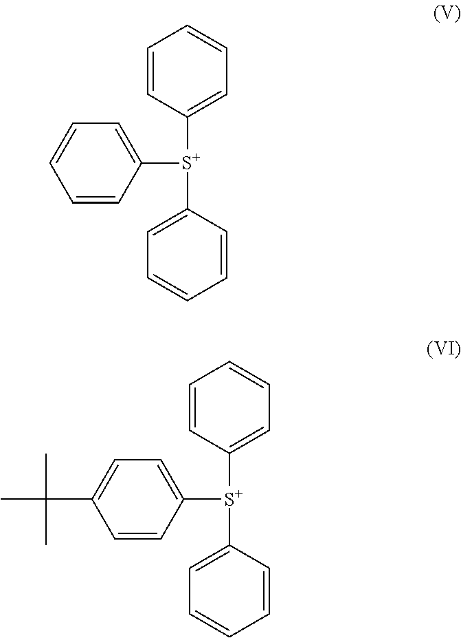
C1=CC([S+](C2=CC=CC=C2)C2=CC=CC=C2)=CC=C1.C1=CC([S+](C2=CC=C(C(C)(C)C)C=C2)C2=CC=CC=C2)=CC=C1
